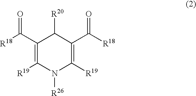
C1(C([R18])=O)=C([R19])N([R26])C([R19])=C(C([R18])=O)C1[R20]
